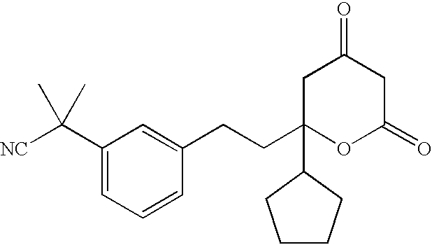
C(CC1(C2CCCC2)CC(=O)CC(=O)O1)C1=CC(C([NC])(C)C)=CC=C1
